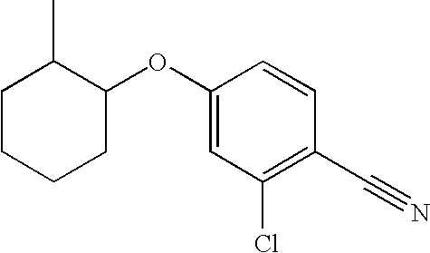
C1(OC2C(C)CCCC2)=CC(Cl)=C(C#N)C=C1
